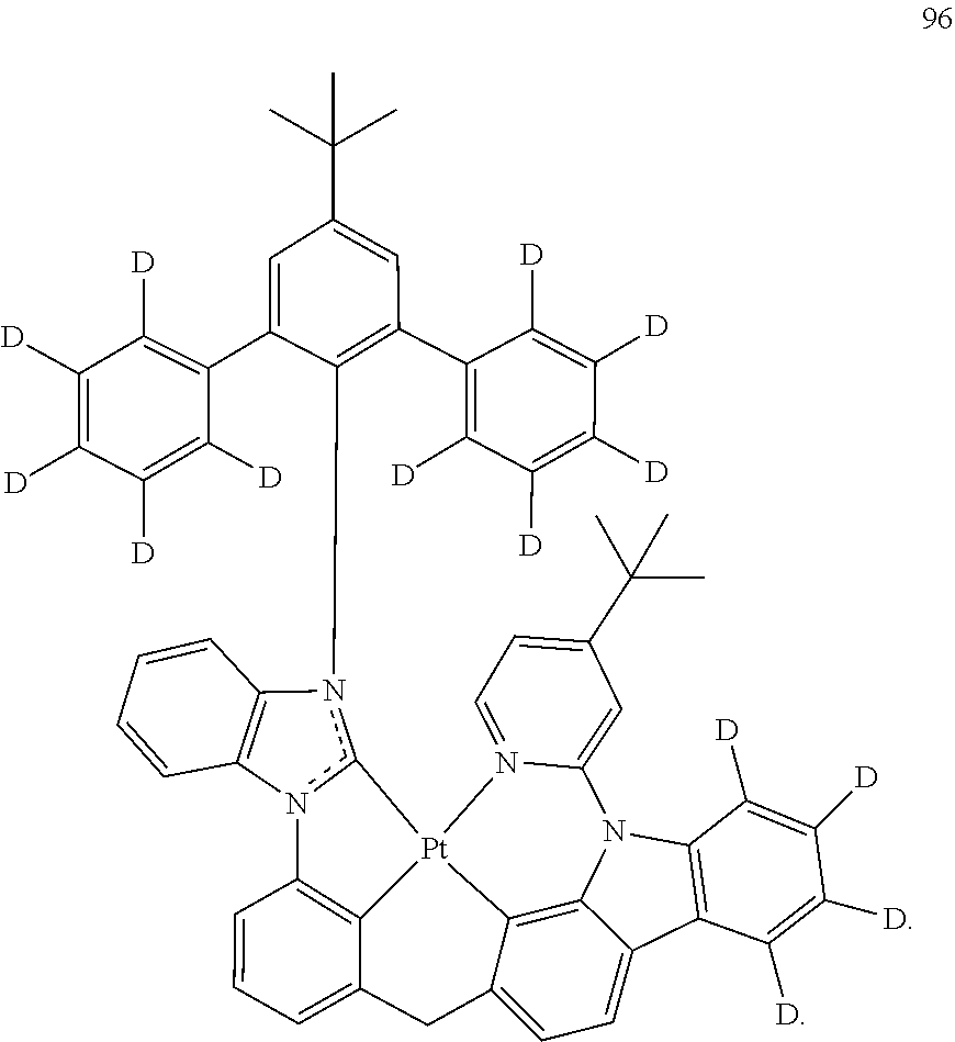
C1(C2=C([D])C([D])=C([D])C([D])=C2[D])=CC(C(C)(C)C)=CC(C2=C([D])C([D])=C([D])C([D])=C2[D])=C1n1c2n(C3=C1C=CC=C3)C1=C3[Pt]24C2=C5C(=CC=C2CC3=CC=C1)C1=C(N5C2=CC(C(C)(C)C)=CC=N42)C([D])=C([D])C([D])=C1[D]
